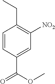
C1=CC(C(=O)OC)=CC([NO2])=C1CC
